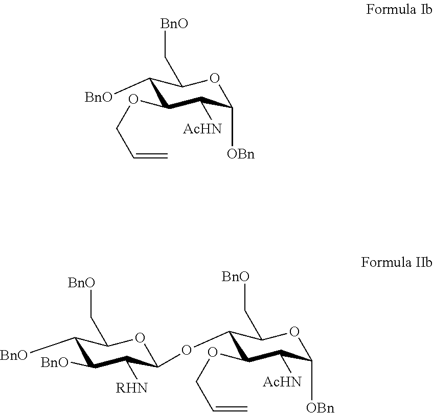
C1([BnO])C(OCC=C)C([AcHN])C([OBn])OC1C[BnO].C1([BnO])C([BnO])C([RHN])C(OC2C(OCC=C)C([AcHN])C([OBn])OC2C[BnO])OC1C[BnO]
